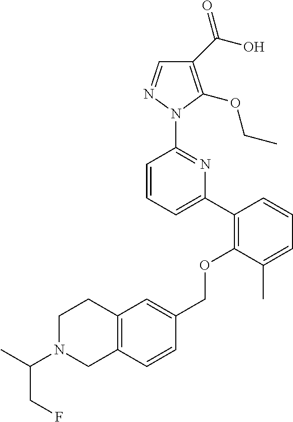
C1(C(O)=O)=C(OCC)N(C2=NC(C3=C(OCC4=CC5=C(C=C4)CN(C(CF)C)CC5)C(C)=CC=C3)=CC=C2)N=C1
